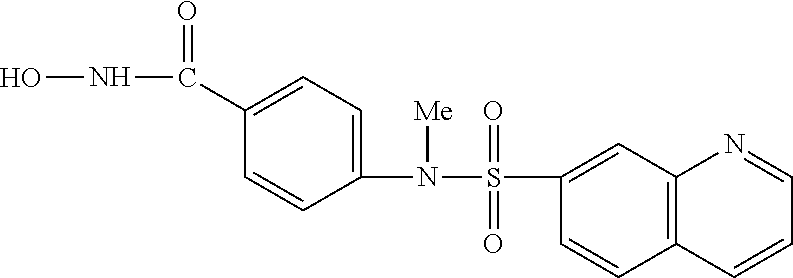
ONC(C1=CC=C(N([Me])S(=O)(=O)C2=CC3=C(C=C2)C=CC=N3)C=C1)=O
